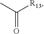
CC([R13])=O
